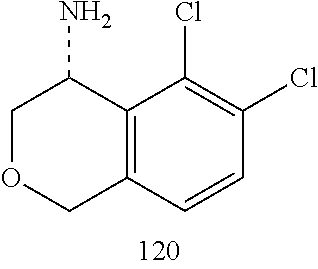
C1OCC2=C(C1N)C(Cl)=C(Cl)C=C2
